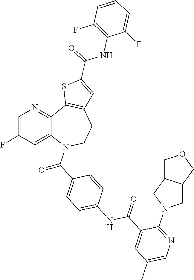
C(=O)(C1=CC=C(NC(=O)C2=CC(C)=CN=C2N2CC3C(C2)COC3)C=C1)N1C2=CC(F)=CN=C2C2=C(CC1)C=C(C(NC1=C(F)C=CC=C1F)=O)S2
